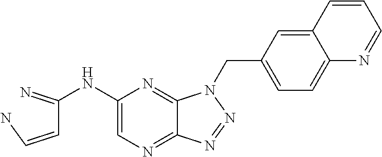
C1(NC(C=CN)=N)=CN=C2C(=N1)N(CC1=CC=C3C(=C1)C=CC=N3)N=N2
